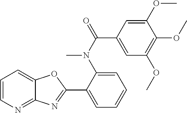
C1=CN=C2C(=C1)OC(C1=CC=CC=C1N(C(=O)C1=CC(OC)=C(OC)C(OC)=C1)C)=N2
